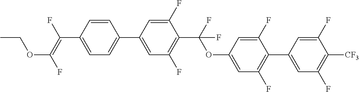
C1=CC(C(=C(F)OCC)F)=CC=C1C1=CC(F)=C(C(OC2=CC(F)=C(C3=CC(F)=C([CF3])C(F)=C3)C(F)=C2)(F)F)C(F)=C1
